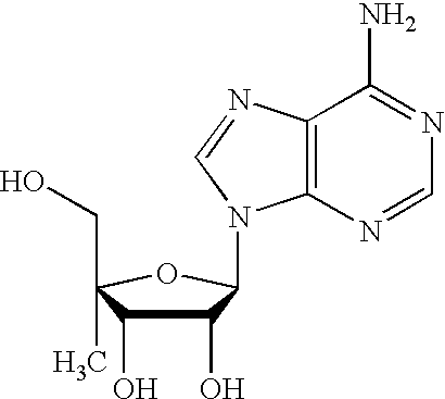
C1(O)C(O)C(C)(CO)OC1N1C2=C(N=C1)C(N)=NC=N2
